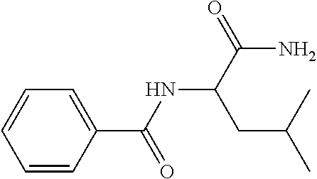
C1=C(C(NC(CC(C)C)C(N)=O)=O)C=CC=C1
